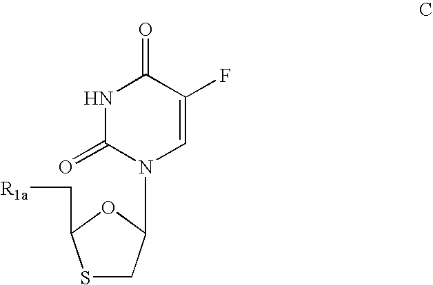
S1CC(N2C=C(F)C(=O)NC2=O)OC1C[R1a]
